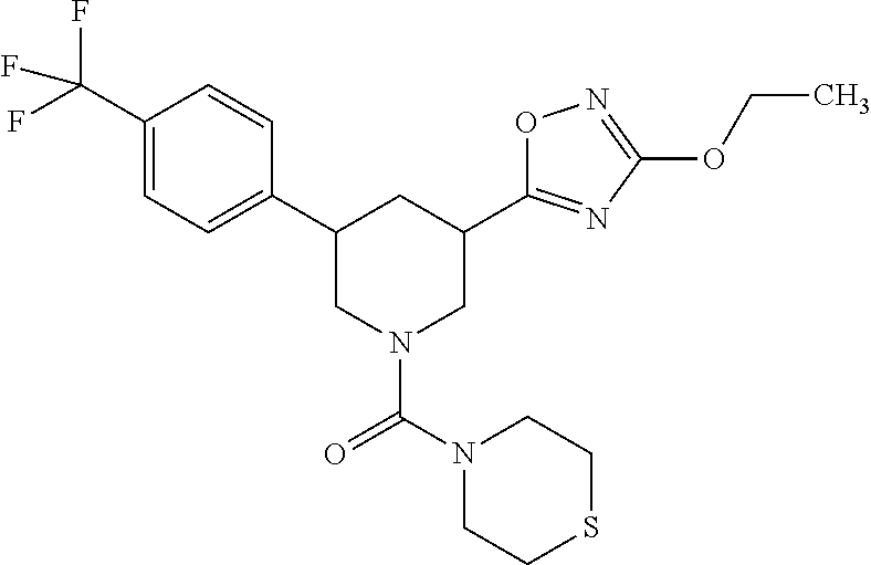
C1(C(F)(F)F)=CC=C(C2CN(C(=O)N3CCSCC3)CC(C3=NC(OCC)=NO3)C2)C=C1
